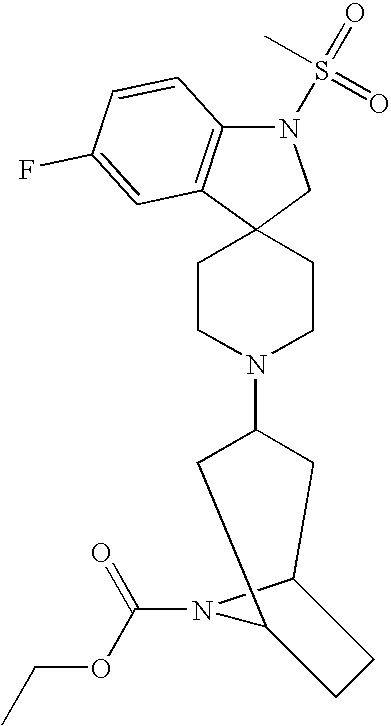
N1(S(=O)(C)=O)C2=C(C3(C1)CCN(C1CC4N(C(OCC)=O)C(C1)CC4)CC3)C=C(F)C=C2
